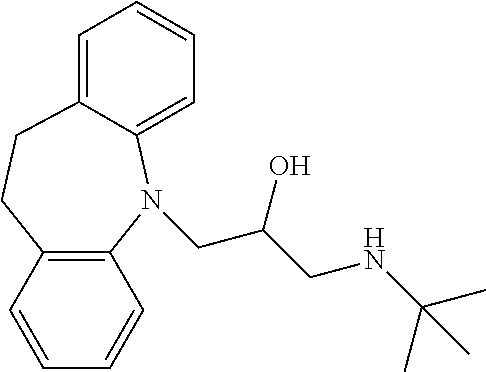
C12=C(N(CC(CNC(C)(C)C)O)C3=CC=CC=C3CC1)C=CC=C2
